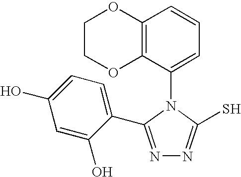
N1=C(C2=CC=C(O)C=C2O)N(C2=CC=CC3=C2OCCO3)C(S)=N1
